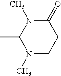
N1(C)CCC(=O)N(C)C1C
